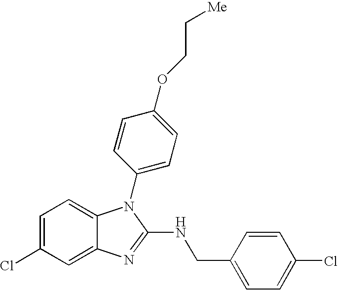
C1=C(Cl)C=C2C(=C1)N(C1=CC=C(OCC[Me])C=C1)C(NCC1=CC=C(Cl)C=C1)=N2
